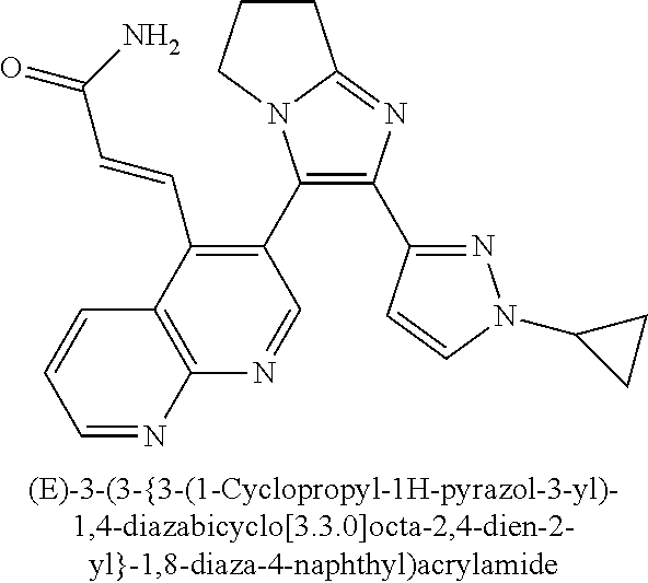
C1(C2=C(C=CC(=O)N)C3=C(N=C2)N=CC=C3)=C(C2=NN(C3CC3)C=C2)N=C2N1CCC2
